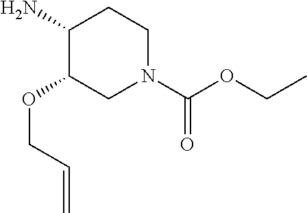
C1(N)C(OCC=C)CN(C(OCC)=O)CC1
